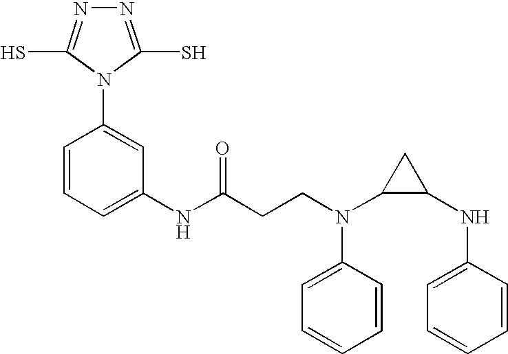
N1=C(S)N(C2=CC(NC(CCN(C3=CC=CC=C3)C3C(NC4=CC=CC=C4)C3)=O)=CC=C2)C(S)=N1
